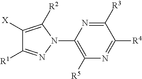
C1(N2C([R2])=C([X])C([R1])=N2)=C([R5])N=C([R4])C([R3])=N1
